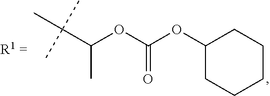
C(OC(OC1CCCCC1)=O)(C(C)(C)C)C
